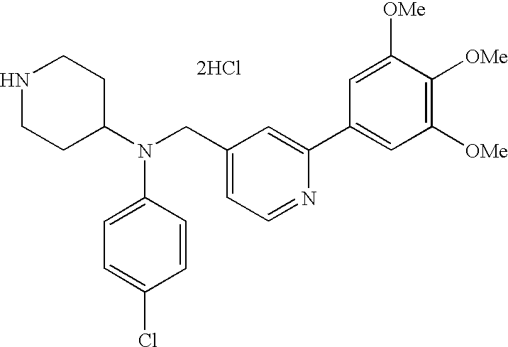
N1CCC(N(CC2=CC=NC(C3=CC([OMe])=C([OMe])C([OMe])=C3)=C2)C2=CC=C(Cl)C=C2)CC1.[2HCl]
